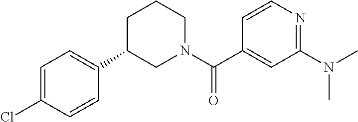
C1=CN=C(N(C)C)C=C1C(N1CCCC(C2=CC=C(Cl)C=C2)C1)=O
